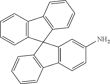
C1=CC2=C(C=C1)C1(C3=C2C=CC=C3)C2=C(C3=C1C=CC=C3)C=CC(N)=C2
